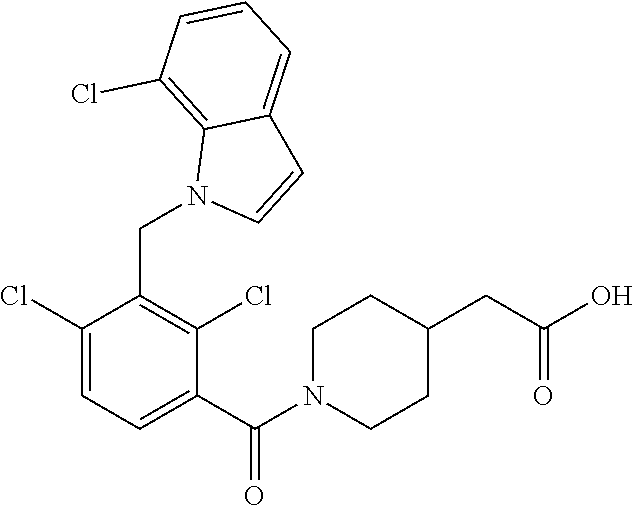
C1(CN2C=CC3=CC=CC(Cl)=C23)=C(Cl)C(C(N2CCC(CC(O)=O)CC2)=O)=CC=C1Cl
